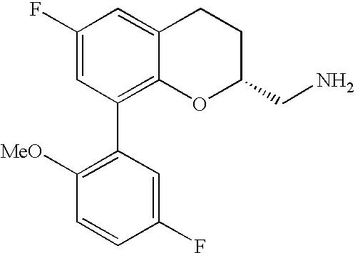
C1(F)=CC(C2=C([MeO])C=CC(F)=C2)=C2C(=C1)CCC(CN)O2
